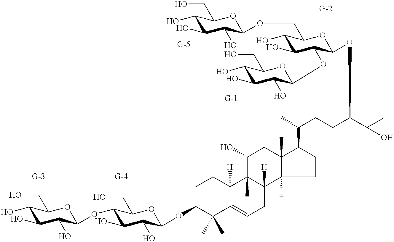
C1(O)C(O)C(O)C(OC2C(O)C(O)C(OC3C(C)(C)C4=CCC5([H])C(C)(C4([H])CC3)C(O)CC3(C)C5(C)CCC3C(CCC(C(C)(C)O)OC3C(OC4C(O)C(O)C(O)C(CO)O4)C(O)C(O)C(COC4C(O)C(O)C(O)C(CO)O4)O3)C)OC2CO)OC1CO
